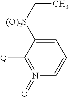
N1(=O)=C([Q])C([(O)2S]CC)=CC=C1
